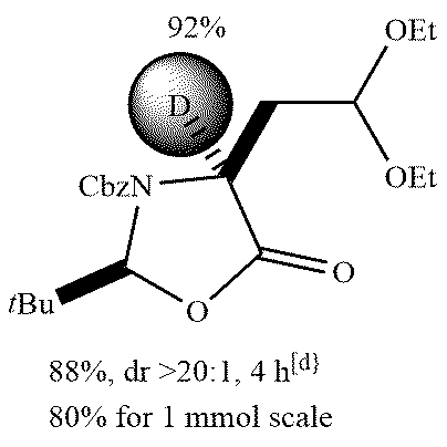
C1([tBu])OC(=O)C(CC([OEt])[OEt])([D])[CbzN]1
